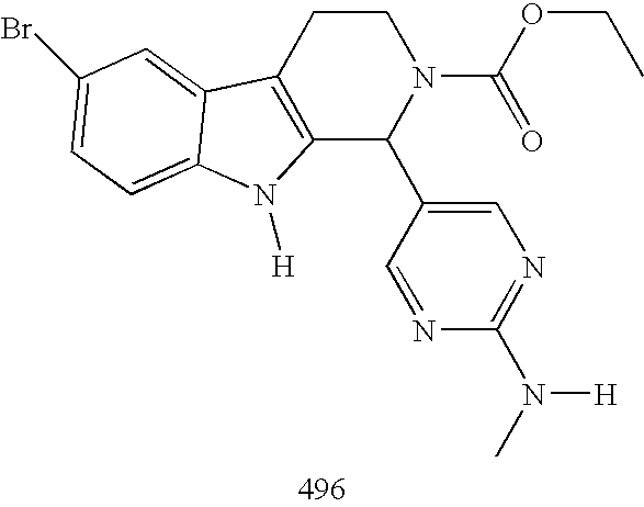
C12=C(CCN(C(OCC)=O)C1C1=CN=C(N([H])C)N=C1)C1=CC(Br)=CC=C1N2[H]
